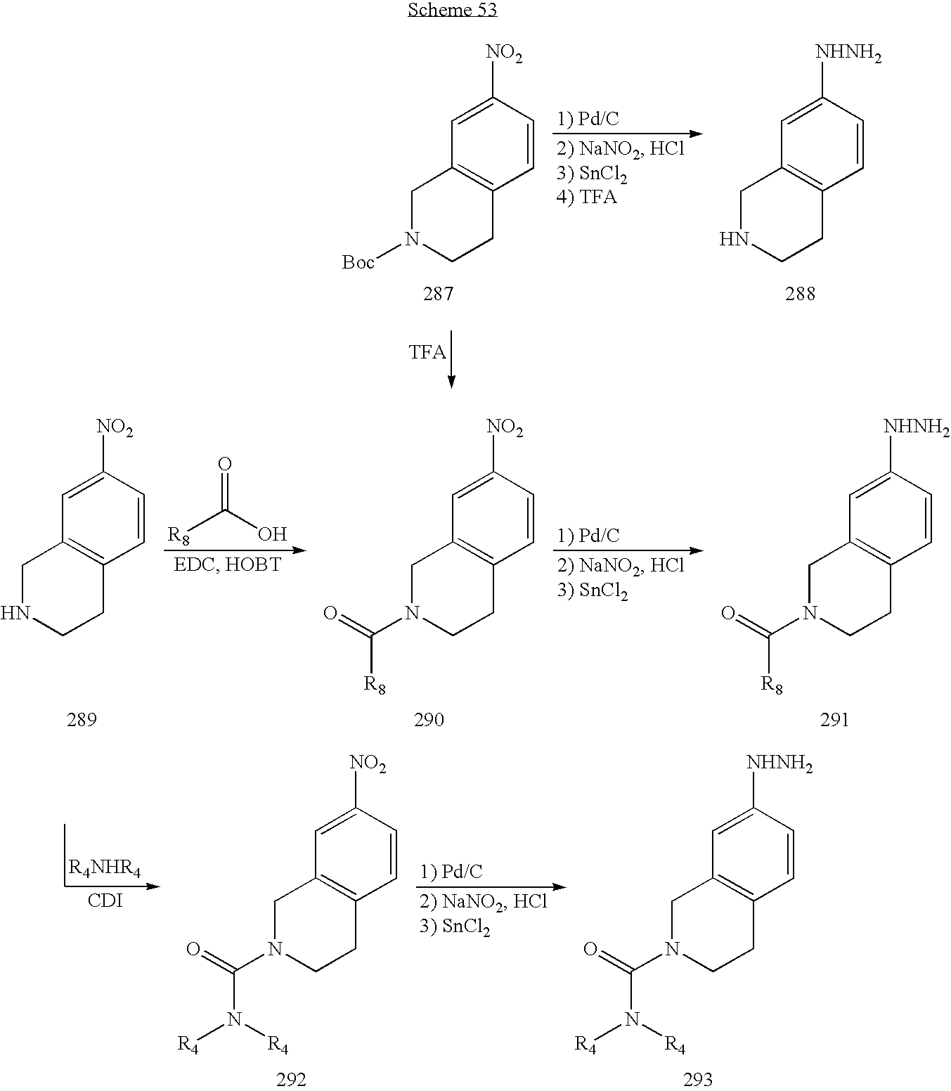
C1=CC([NO2])=CC2=C1CCN([Boc])C2.C1=CC([NHNH2])=CC2=C1CCNC2.C1=CC([NO2])=CC2=C1CCNC2.[R8]C(O)=O.C1=CC([NO2])=CC2=C1CCN(C(=O)[R8])C2.C1=CC([NHNH2])=CC2=C1CCN(C(=O)[R8])C2.[CDI].C1=CC([NO2])=CC2=C1CCN(C(=O)N([R4])[R4])C2.C1=CC([NHNH2])=CC2=C1CCN(C(=O)N([R4])[R4])C2
